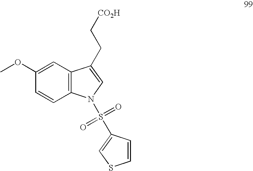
C1(OC)=CC2=C(C=C1)N(S(C1=CSC=C1)(=O)=O)C=C2CC[CO2H]
